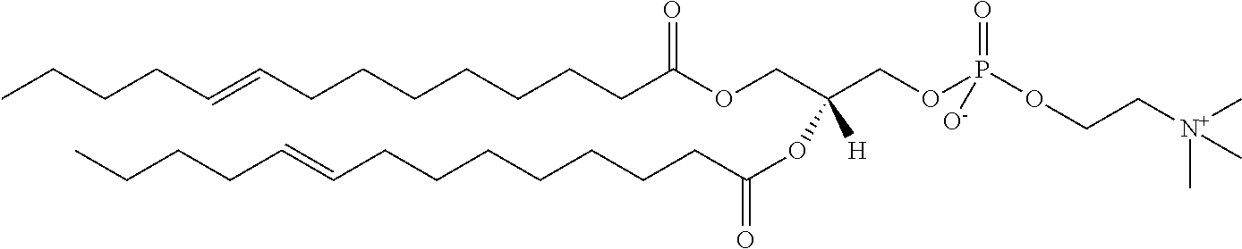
C(CCCCCCC(OCC(COP(OCC[N+](C)(C)C)(=O)[O-])(OC(CCCCCCCC=CCCCC)=O)[H])=O)C=CCCCC
